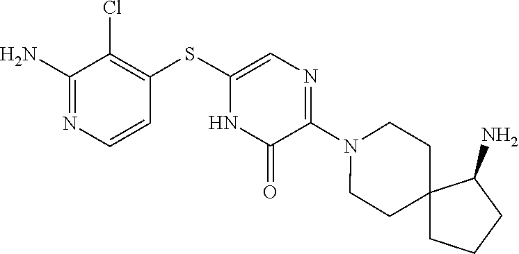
N1(C2=NC=C(SC3=C(Cl)C(N)=NC=C3)NC2=O)CCC2(CC1)CCCC2N
